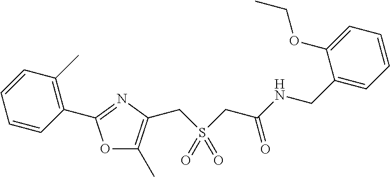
C1=CC(C)=C(C2=NC(CS(CC(=O)NCC3=CC=CC=C3OCC)(=O)=O)=C(C)O2)C=C1
